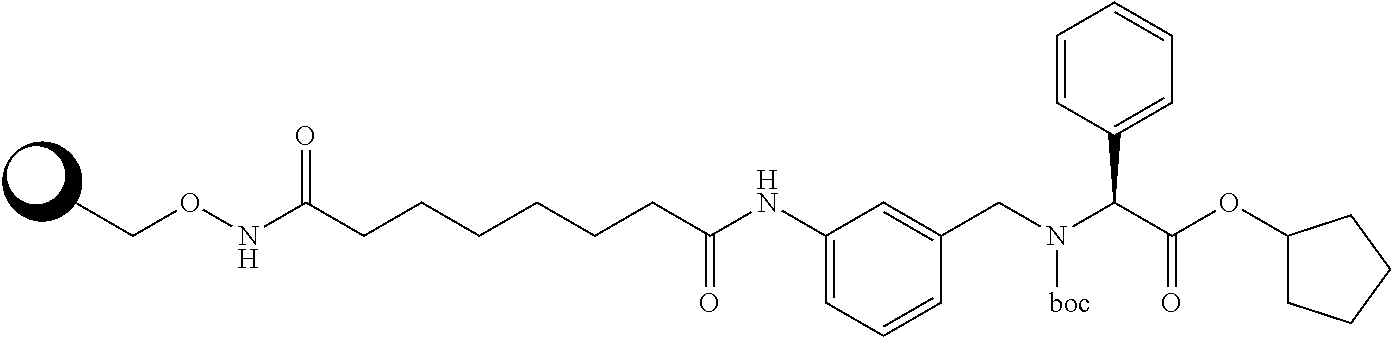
C1=C(NC(CCCCCCC(NOCC)=O)=O)C=C(CN(C(C(OC2CCCC2)=O)C2=CC=CC=C2)[boc])C=C1
